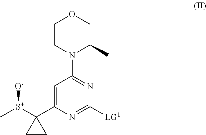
C1CN(C2=NC([LG1])=NC(C3([S+](C)[O-])CC3)=C2)C(C)CO1
